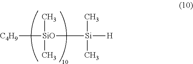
[C4H9][SiO](C)(C)[Si]([H])(C)C
